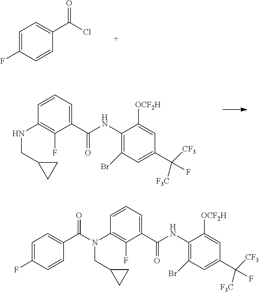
C1(C(NC2=C(Br)C=C(C([CF3])(F)[F3C])C=C2[OCF2H])=O)=CC=CC(N(CC2CC2)C(C2=CC=C(F)C=C2)=O)=C1F.C1=C(F)C=CC(C(Cl)=O)=C1.C1(C(NC2=C(Br)C=C(C([CF3])(F)[F3C])C=C2[OCF2H])=O)=CC=CC(NCC2CC2)=C1F
